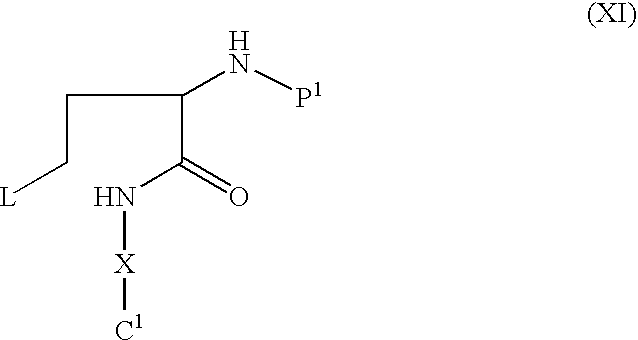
C(C[L])C(C(N[X][C1])=O)N[P1]
